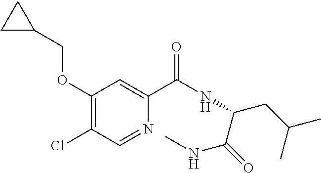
C1C(COC2=C(Cl)C=NC(C(=O)NC(CC(C)C)C(NC)=O)=C2)C1
